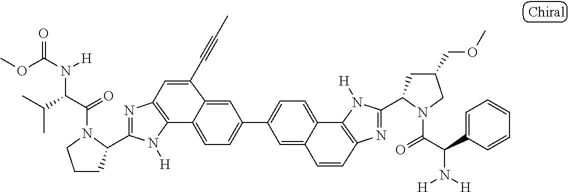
C12=C(N([H])C(C3CCCN3C(=O)C(C(C)C)N([H])C(OC)=O)=N1)C1=CC=C(C3=CC=C4C5=C(N=C(C6CC(COC)CN6C(=O)C(C6=CC=CC=C6)N([H])[H])N5[H])C=CC4=C3)C=C1C(C#CC)=C2
